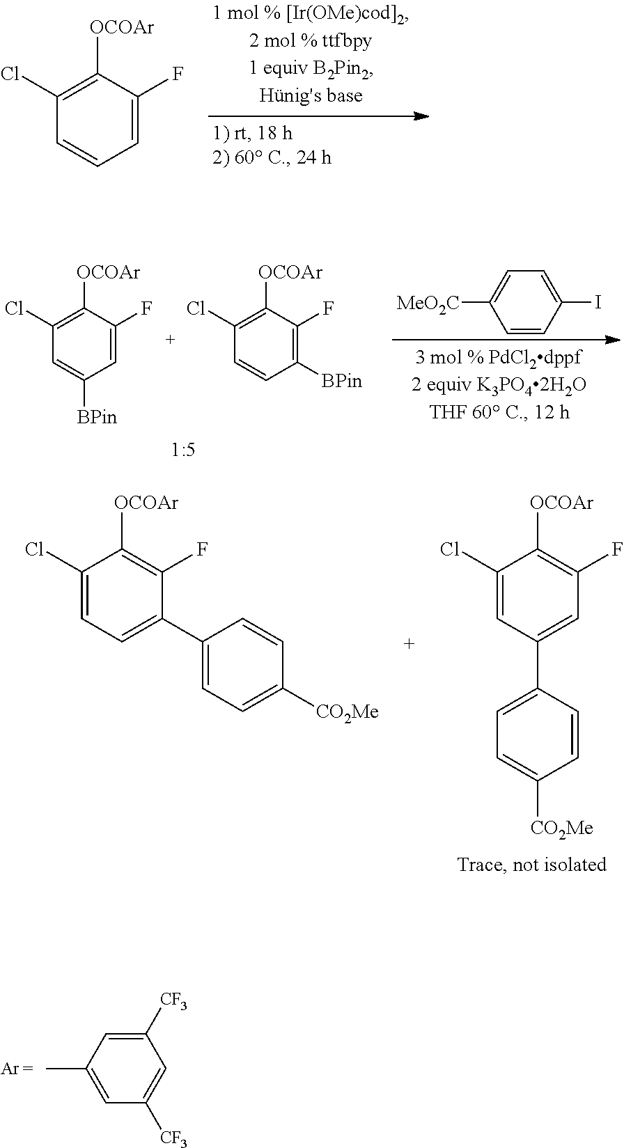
C1([CF3])=CC(C)=CC([CF3])=C1.C1=C(F)C([OCOAr])=C(Cl)C=C1.C1=C(F)C([OCOAr])=C(Cl)C=C1[BPin].C1([BPin])=C(F)C([OCOAr])=C(Cl)C=C1.C1=CC(I)=CC=C1[MeO2C].C1(Cl)=CC(C2=CC=C([CO2Me])C=C2)=CC(F)=C1[OCOAr].C1(Cl)=CC=C(C2=CC=C([CO2Me])C=C2)C(F)=C1[OCOAr]
